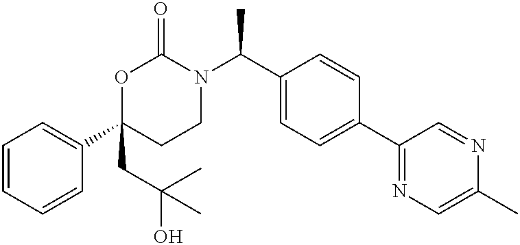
C1=CC=CC(C2(CC(O)(C)C)CCN(C(C3=CC=C(C4=NC=C(C)N=C4)C=C3)C)C(=O)O2)=C1
